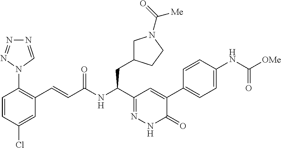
C1=C(Cl)C=CC(N2C=NN=N2)=C1C=CC(=O)NC(C1=NNC(=O)C(C2=CC=C(NC(=O)[OMe])C=C2)=C1)CC1CN(C(=O)[Me])CC1
